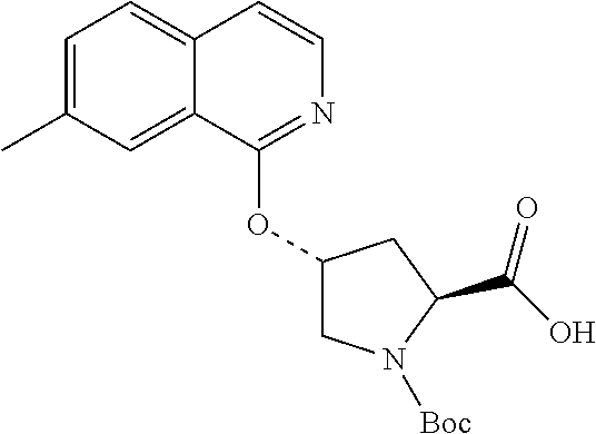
C1=C(C)C=C2C(=C1)C=CN=C2OC1CN([Boc])C(C(O)=O)C1
